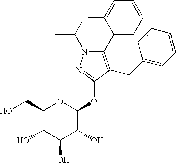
N1(C(C)C)C(C2=CC=CC=C2C)=C(CC2=CC=CC=C2)C(OC2OC(CO)C(O)C(O)C2O)=N1
